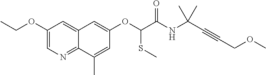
C1(OCC)=CN=C2C(=C1)C=C(OC(C(NC(C#CCOC)(C)C)=O)SC)C=C2C
